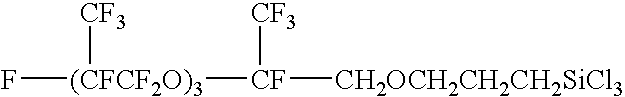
[(CFCF2O)3](F)([CF]([CF3])[CH2OCH2CH2CH2SiCl3])[CF3]
